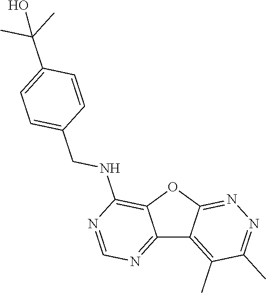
C12=NC=NC(NCC3=CC=C(C(C)(C)O)C=C3)=C1OC1=NN=C(C)C(C)=C21
